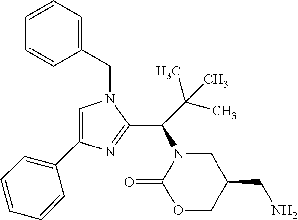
C1(CN2C=C(C3=CC=CC=C3)N=C2C(N2C(=O)OCC(CN)C2)C(C)(C)C)=CC=CC=C1
